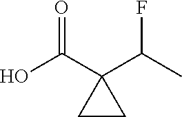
OC(C1(C(C)F)CC1)=O
